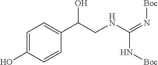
C1=C(O)C=CC(C(CNC(=N[Boc])N[Boc])O)=C1
